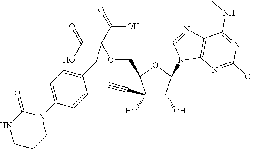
C1(O)(C#C)C(O)C(N2C3=C(N=C2)C(NC)=NC(Cl)=N3)OC1COC(C(=O)O)(C(=O)O)CC1=CC=C(N2C(=O)NCCC2)C=C1
